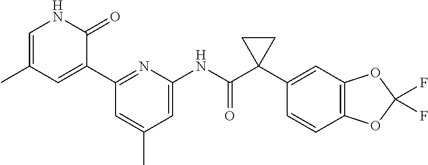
C1=C(C)C=C(C2=NC(NC(C3(C4=CC5=C(C=C4)OC(F)(F)O5)CC3)=O)=CC(C)=C2)C(=O)N1
